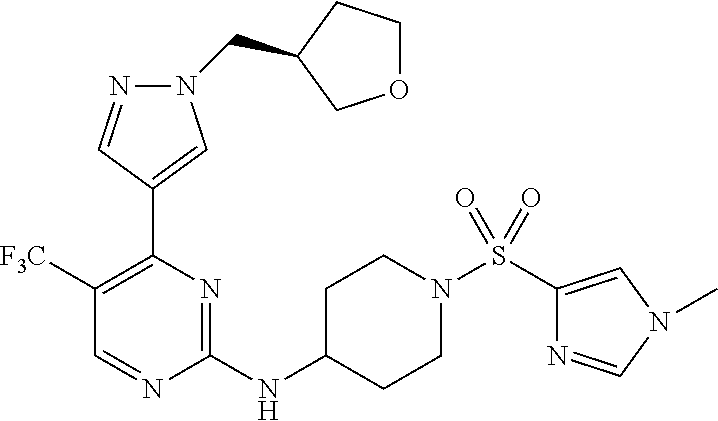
C1([F3C])=C(C2=CN(CC3CCOC3)N=C2)N=C(NC2CCN(S(=O)(=O)C3=CN(C)C=N3)CC2)N=C1
